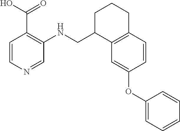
C1=CN=CC(NCC2C3=C(CCC2)C=CC(OC2=CC=CC=C2)=C3)=C1C(=O)O
